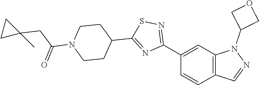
C1(C2=NSC(C3CCN(C(=O)CC4(C)CC4)CC3)=N2)=CC2=C(C=C1)C=NN2C1COC1
